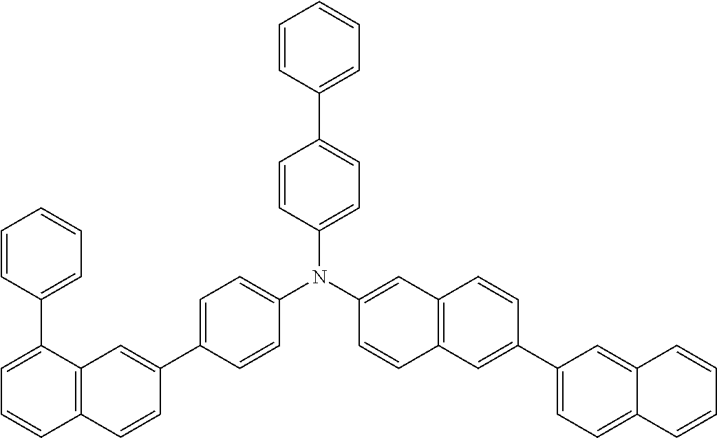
C1=CC(C2=CC=CC=C2)=CC=C1N(C1=CC2=C(C=C1)C=C(C1=CC=C3C(=C1)C=CC=C3)C=C2)C1=CC=C(C2=CC3=C(C=C2)C=CC=C3C2=CC=CC=C2)C=C1
